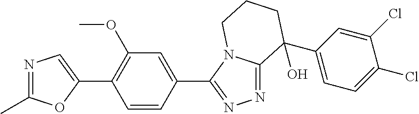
N1=C(C)OC(C2=C(OC)C=C(C3=NN=C4N3CCCC4(O)C3=CC=C(Cl)C(Cl)=C3)C=C2)=C1
